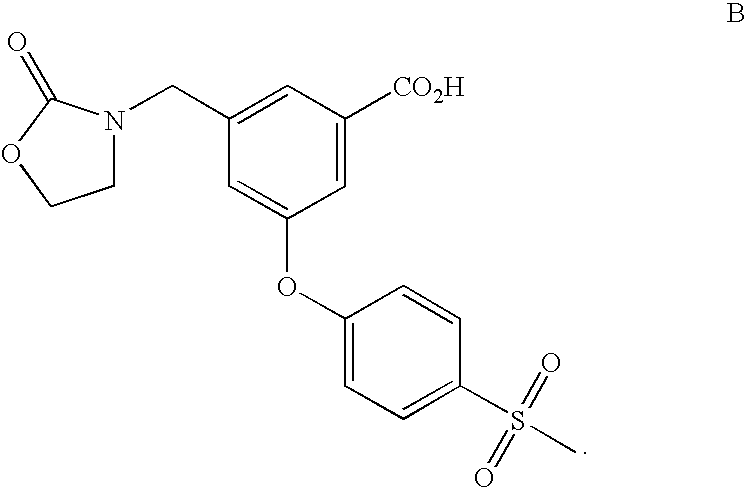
C1N(CC2=CC([CO2H])=CC(OC3=CC=C(S(C)(=O)=O)C=C3)=C2)C(=O)OC1
